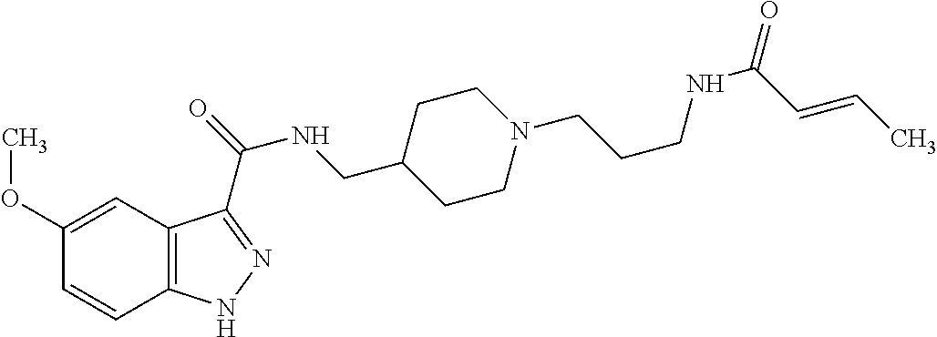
COC1=CC2=C(C=C1)NN=C2C(=O)NCC1CCN(CCCNC(=O)C=CC)CC1
